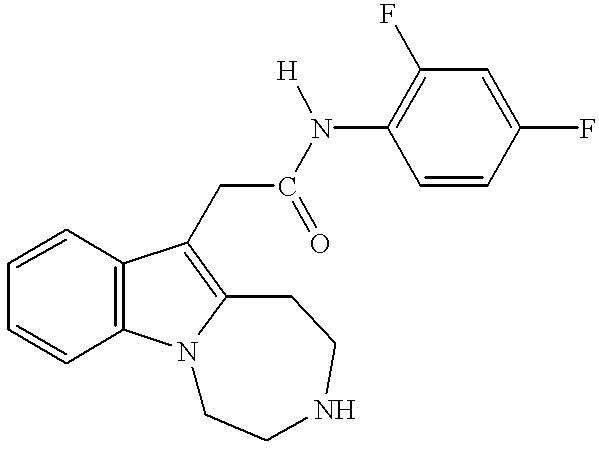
C1=CC2=C(C=C1)N1C(=C2CC(N(C2=C(F)C=C(F)C=C2)[H])=O)CCNCC1
